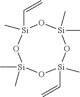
O1[Si](C=C)(C)O[Si](C)(C)O[Si](C=C)(C)O[Si]1(C)C
